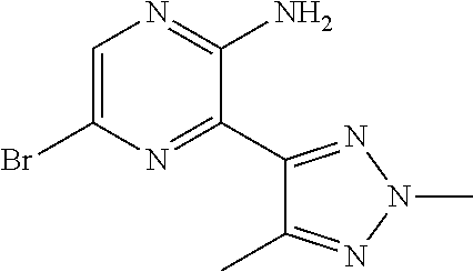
C1(Br)=CN=C(N)C(C2=NN(C)N=C2C)=N1
